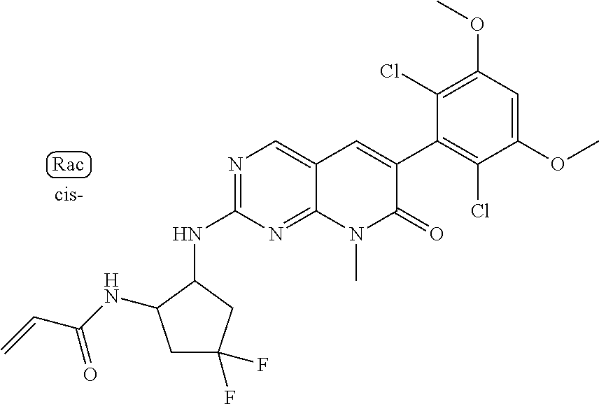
N1=C(NC2CC(F)(F)CC2NC(C=C)=O)N=C2C(=C1)C=C(C1=C(Cl)C(OC)=CC(OC)=C1Cl)C(=O)N2C
